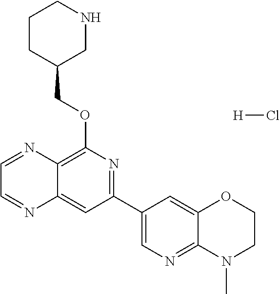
C1(C2=NC(OCC3CNCCC3)=C3C(=C2)N=CC=N3)=CN=C2C(=C1)OCCN2C.[H]Cl
